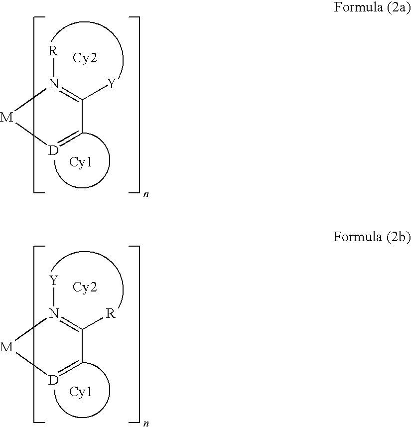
N1([R])=C([Y])C=[D][M]1.[Cy2].[Cy1].N1([Y])=C([R])C=[D][M]1.[Cy2].[Cy1]
